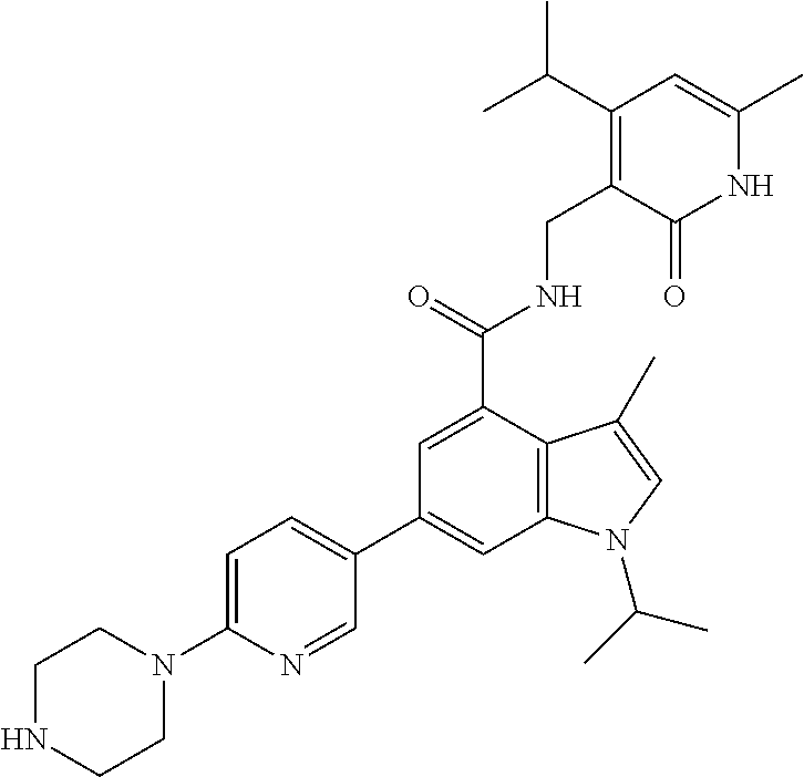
N1C(C)=CC(C(C)C)=C(CNC(C2=CC(C3=CC=C(N4CCNCC4)N=C3)=CC3=C2C(C)=CN3C(C)C)=O)C1=O
